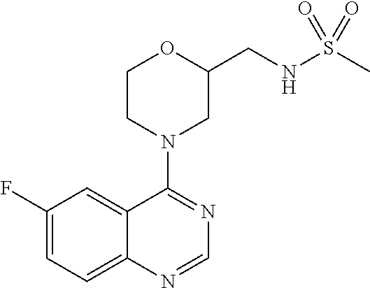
C1(F)=CC=C2C(=C1)C(N1CC(CNS(C)(=O)=O)OCC1)=NC=N2
